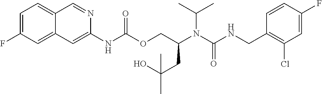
C1=CC(CNC(N(C(COC(NC2=CC3=CC(F)=CC=C3C=N2)=O)CC(C)(O)C)C(C)C)=O)=C(Cl)C=C1F
